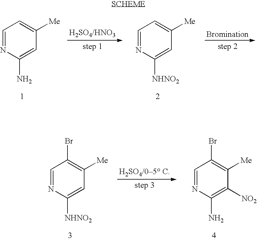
C1=NC(N)=CC([Me])=C1.C1=NC([NHNO2])=CC([Me])=C1.C1=NC([NHNO2])=CC([Me])=C1Br.C1=NC(N)=C([NO2])C([Me])=C1Br
